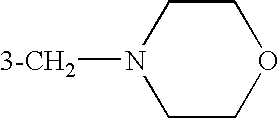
C1COCCN1[3-CH2]
